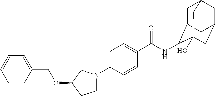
C1=C(N2CCC(OCC3=CC=CC=C3)C2)C=CC(C(NC2C3CC4CC(CC2(O)C4)C3)=O)=C1
